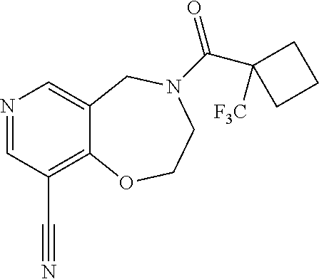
N1=CC(C#N)=C2C(=C1)CN(C(=O)C1([F3C])CCC1)CCO2
